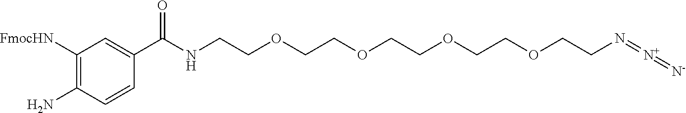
[N-]=[N+]=NCCOCCOCCOCCOCCNC(C1=CC([FmocHN])=C(N)C=C1)=O
